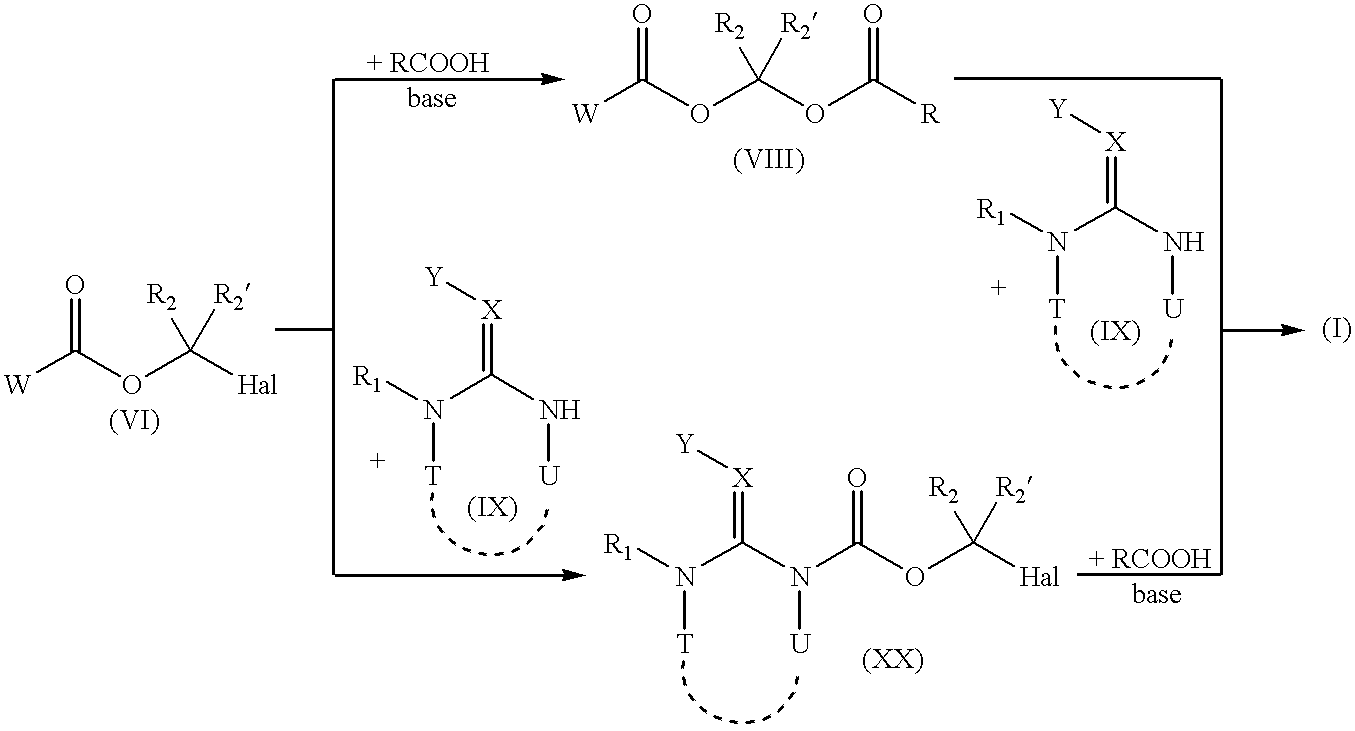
[W]C(OC([Hal])([R2])[R2])=O.[R1]N(C(N(C(OC([Hal])([R2])[R2])=O)[U])=[X][Y])[T].[R1]N(C(N[U])=[X][Y])[T].[R1]N(C(N[U])=[X][Y])[T].[W]C(OC(OC([R])=O)([R2])[R2])=O
